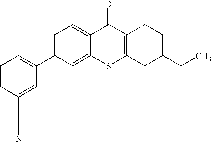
C1=CC(C#N)=CC(C2=CC=C3C(=C2)SC2=C(C3=O)CCC(CC)C2)=C1
